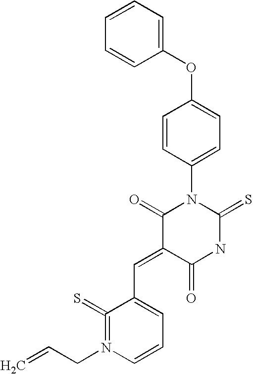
C1=CC=CC(OC2=CC=C(N3C(=O)C(=CC4=CC=CN(CC=C)=C4=S)C(=O)NC3=S)C=C2)=C1
